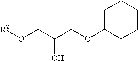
[R2]OCC(COC1CCCCC1)O
